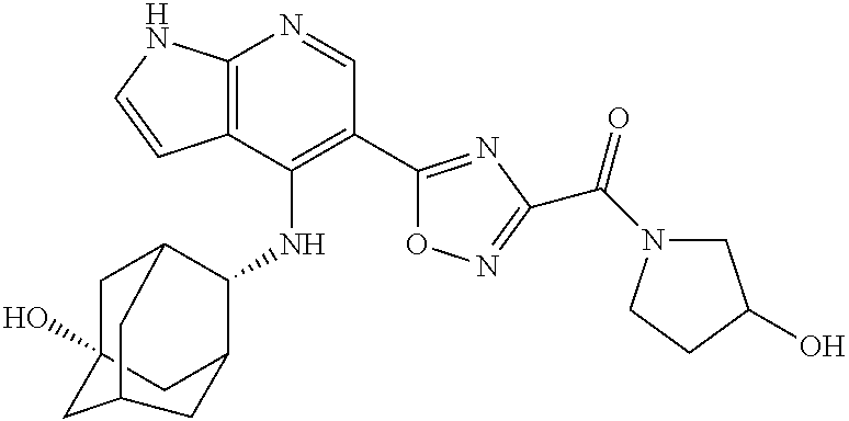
C12=C(C(NC3C4CC5(O)CC3CC(C5)C4)=C(C3=NC(C(=O)N4CC(O)CC4)=NO3)C=N1)C=CN2
